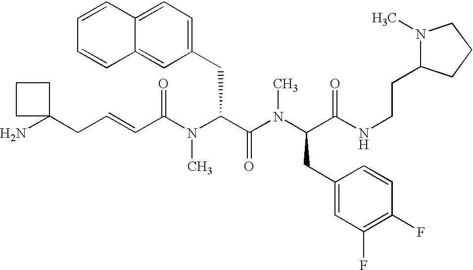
C(C(N(C(C(N(C(C(NCCC1N(C)CCC1)=O)CC1=CC(F)=C(F)C=C1)C)=O)CC1=CC=C2C(=C1)C=CC=C2)C)=O)=CCC1(N)CCC1
